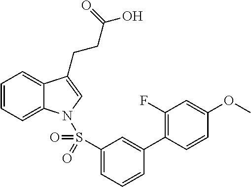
C1=CC=C2C(=C1)C(CCC(O)=O)=CN2S(C1=CC=CC(C2=C(F)C=C(OC)C=C2)=C1)(=O)=O
